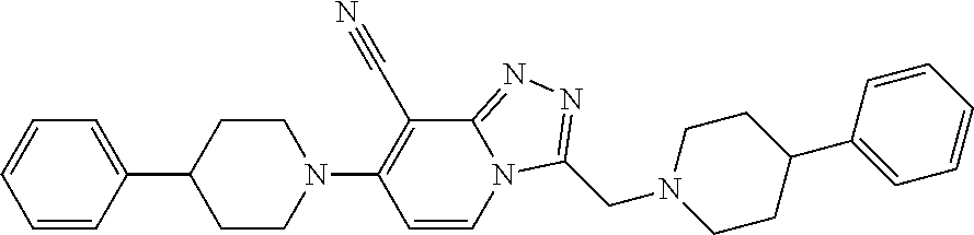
C1=CC(C2CCN(C3=C(C#N)C4=NN=C(CN5CCC(C6=CC=CC=C6)CC5)N4C=C3)CC2)=CC=C1
